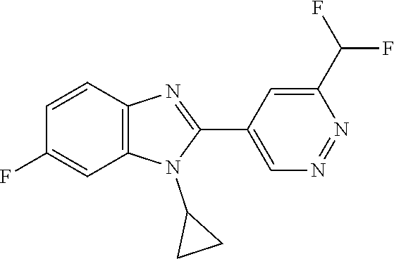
C1=CC2=C(C=C1F)N(C1CC1)C(C1=CN=NC(C(F)F)=C1)=N2
